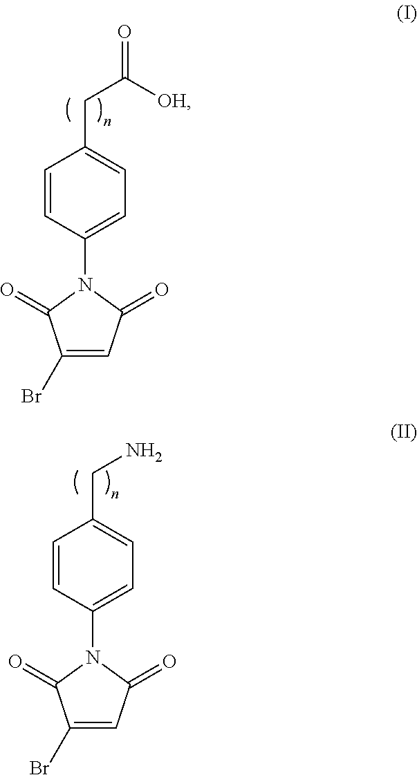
C1=CC(N2C(=O)C(Br)=CC2=O)=CC=C1CC(=O)[OH].C1=CC(N2C(=O)C(Br)=CC2=O)=CC=C1CN
